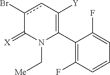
C1(C2=C([Y])cc(Br)C(=[X])N2C[Me])=C(F)C=CC=C1F
